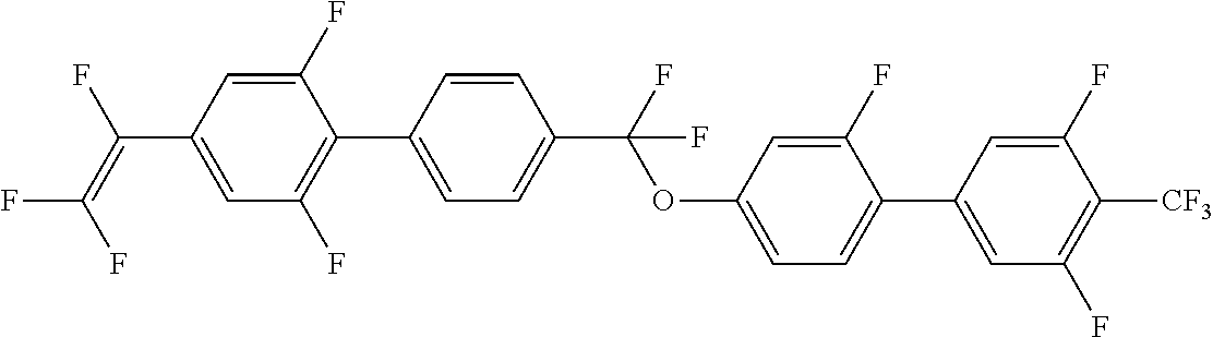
C1(F)=CC(C(=C(F)F)F)=CC(F)=C1C1=CC=C(C(OC2=CC=C(C3=CC(F)=C([CF3])C(F)=C3)C(F)=C2)(F)F)C=C1
